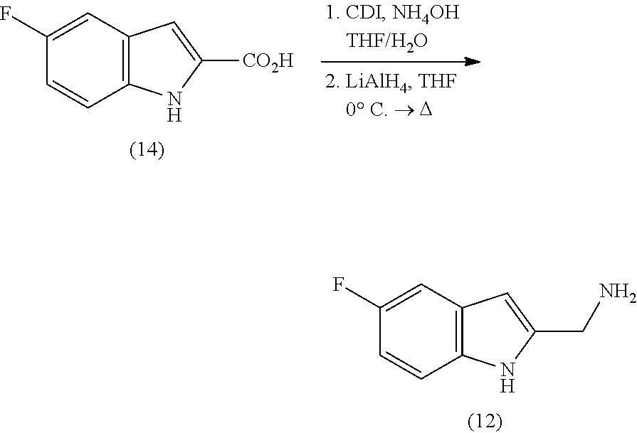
C12=C(C=C(F)C=C1)C=C(CN)N2.C12=C(C=C(F)C=C1)C=C([CO2H])N2
